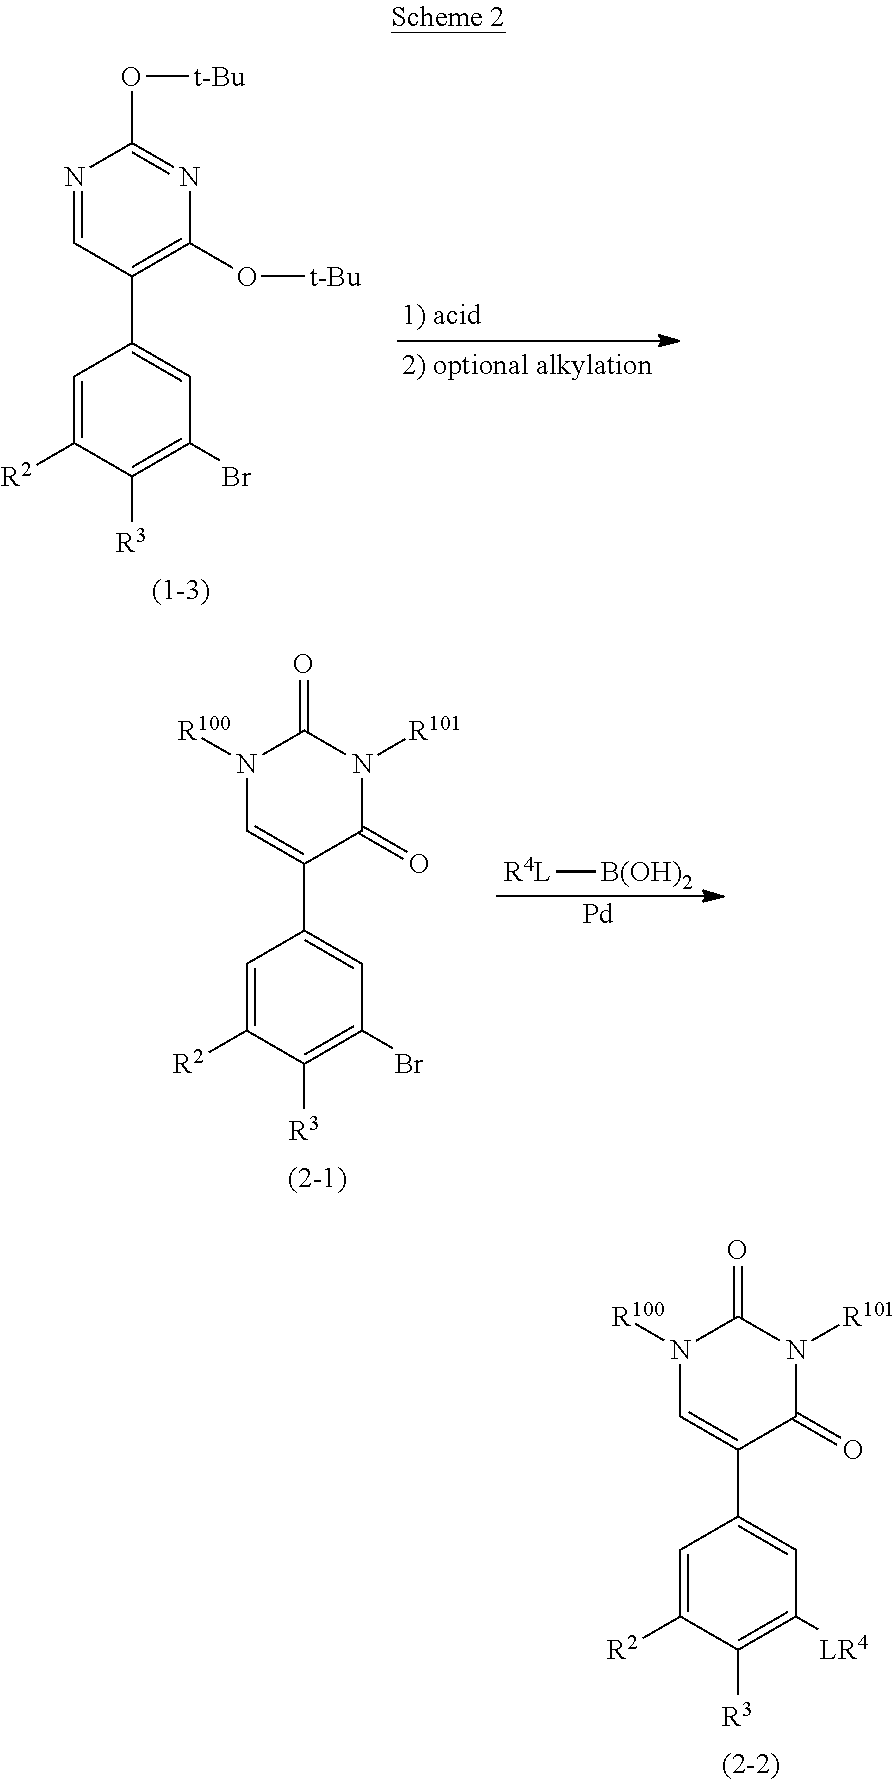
N1=CC(C2=CC(Br)=C([R3])C([R2])=C2)=C(O[t-Bu])N=C1O[t-Bu].[R4L][B(OH)2].[Pd].N1([R100])C=C(C2=CC(Br)=C([R3])C([R2])=C2)C(=O)N([R101])C1=O.N1([R100])C=C(C2=CC([LR4])=C([R3])C([R2])=C2)C(=O)N([R101])C1=O
